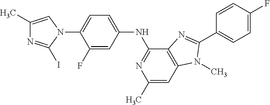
CC1=CN(C2=CC=C(NC3=NC(C)=CC4=C3N=C(C3=CC=C(F)C=C3)N4C)C=C2F)C(I)=N1
